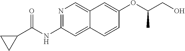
N1=C(NC(C2CC2)=O)C=C2C(=C1)C=C(OC(CO)C)C=C2
